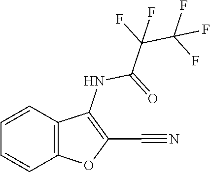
C1=CC2=C(C=C1)OC(C#N)=C2NC(=O)C(C(F)(F)F)(F)F
